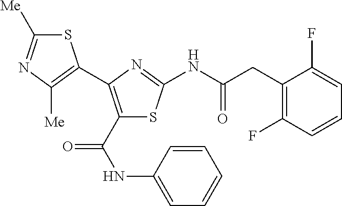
S1C([Me])=NC([Me])=C1C1=C(C(NC2=CC=CC=C2)=O)SC(NC(CC2=C(F)C=CC=C2F)=O)=N1
